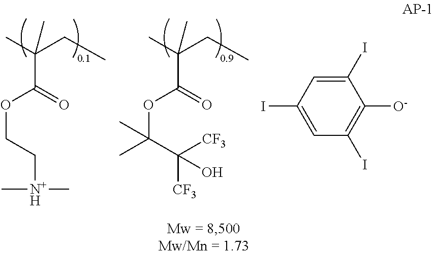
CC(CC)(C)C(OCC[N+H](C)C)=O.CC(CC)(C)C(OC(C([CF3])([CF3])O)(C)C)=O.C1(I)=CC(I)=CC(I)=C1[O-]
